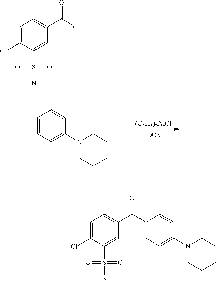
C1=C(Cl)C(S(=O)(=O)N)=CC(C(Cl)=O)=C1.[(C2H5)2AICl].C1=CC=C(N2CCCCC2)C=C1.C1=C(Cl)C(S(=O)(=O)N)=CC(C(C2=CC=C(N3CCCCC3)C=C2)=O)=C1
